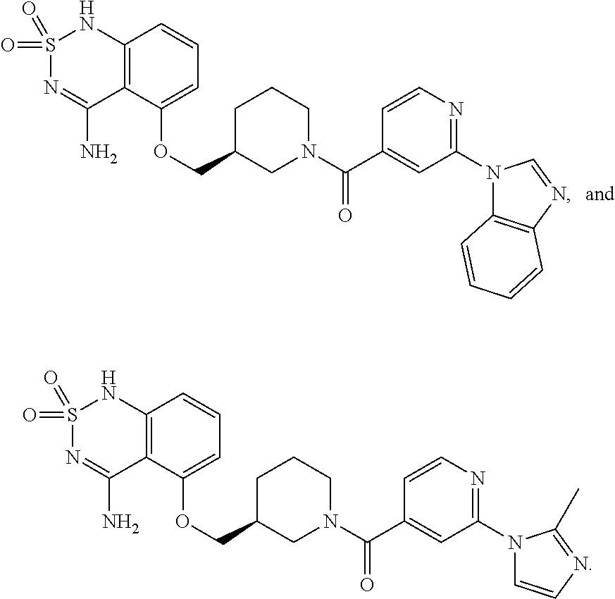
S1(=O)(=O)N=C(N)C2=C(N1)C=CC=C2OCC1CN(C(C2=CC(N3C4=C(N=C3)C=CC=C4)=NC=C2)=O)CCC1.S1(=O)(=O)N=C(N)C2=C(N1)C=CC=C2OCC1CN(C(C2=CC(N3C=CN=C3C)=NC=C2)=O)CCC1
